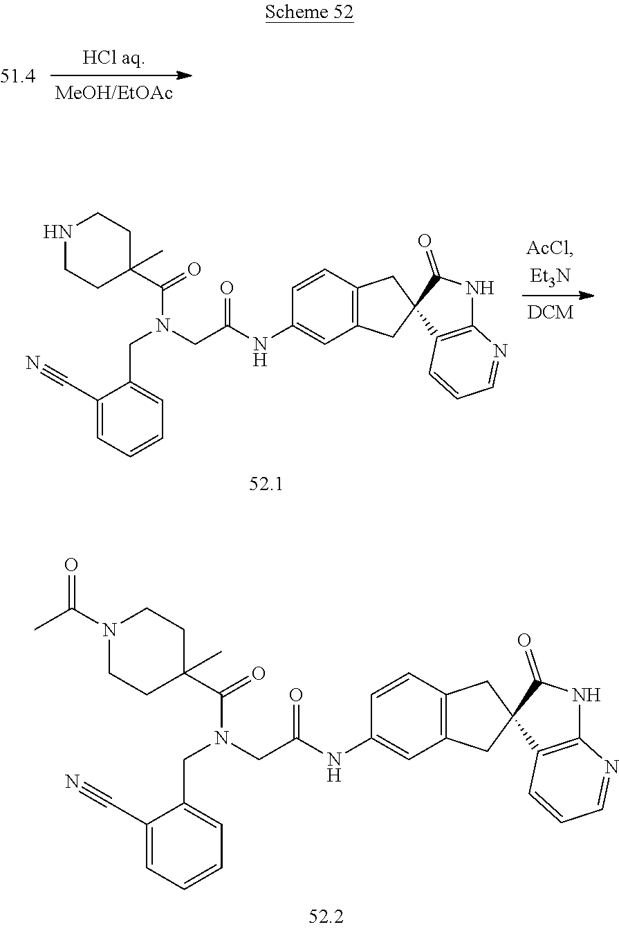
N1(C(C)=O)CCC(C(=O)N(CC(NC2=CC3=C(C=C2)CC2(C3)C3=C(NC2=O)N=CC=C3)=O)CC2=CC=CC=C2C#N)(C)CC1.N1CCC(C(=O)N(CC(NC2=CC3=C(C=C2)CC2(C3)C3=C(NC2=O)N=CC=C3)=O)CC2=CC=CC=C2C#N)(C)CC1
